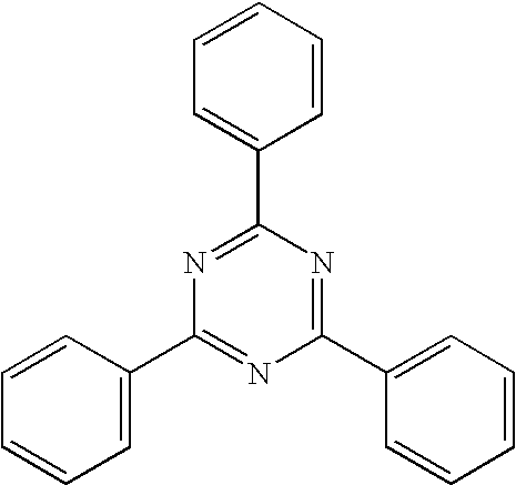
C1=CC=CC=C1C1=NC(C2=CC=CC=C2)=NC(C2=CC=CC=C2)=N1
